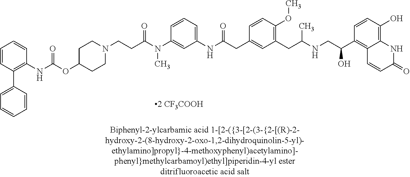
N(C)(C1=CC(NC(CC2=CC(CC(NCC(C3=C4C(=C(O)C=C3)NC(=O)C=C4)O)C)=C(OC)C=C2)=O)=CC=C1)C(CCN1CCC(OC(NC2=C(C3=CC=CC=C3)C=CC=C2)=O)CC1)=O
